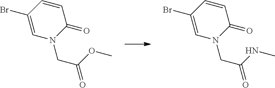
C1=C(Br)C=CC(=O)N1CC(=O)OC.C1=C(Br)C=CC(=O)N1CC(=O)NC
